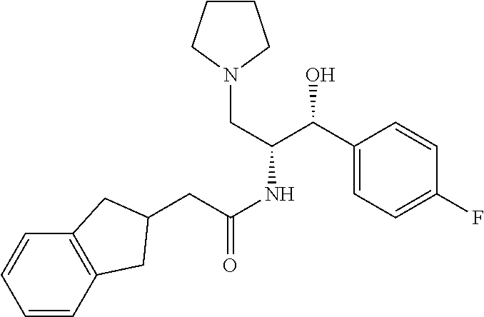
C(C(NC(C(C1=CC=C(F)C=C1)O)CN1CCCC1)=O)C1CC2=C(C=CC=C2)C1
